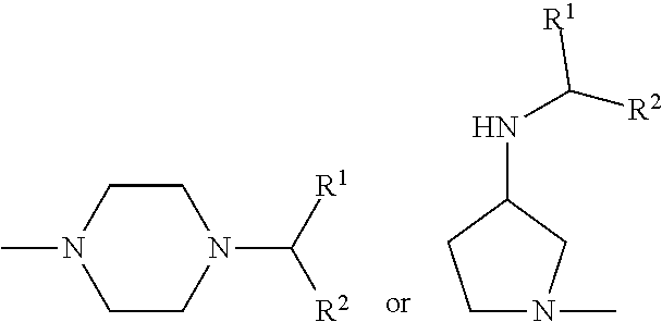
C1CN(C)CCN1C([R1])[R2].C1N(C)CC(NC([R2])[R1])C1
